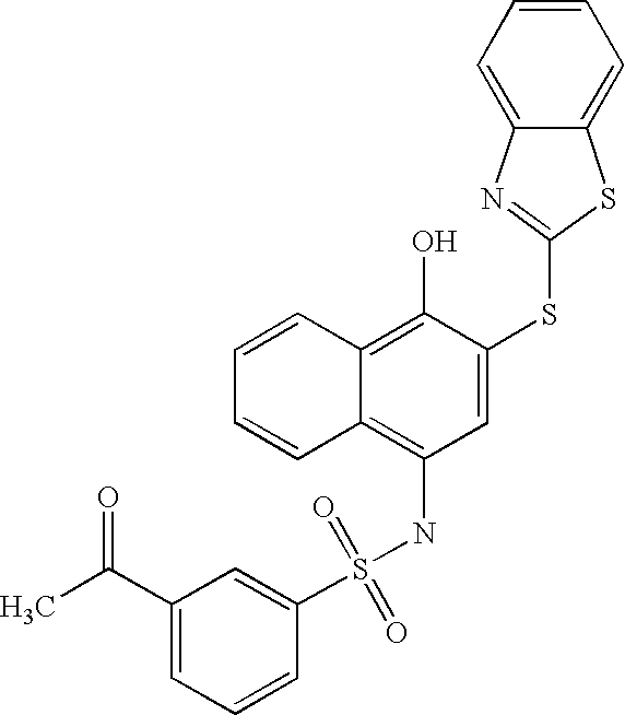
C1=CC=CC2=C(O)C(SC3=NC4=CC=CC=C4S3)=CC(NS(C3=CC(C(C)=O)=CC=C3)(=O)=O)=C12
